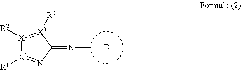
B.C1(=NC)[X3]([R3])=[X2]([R2])[X1]([R1])=N1
